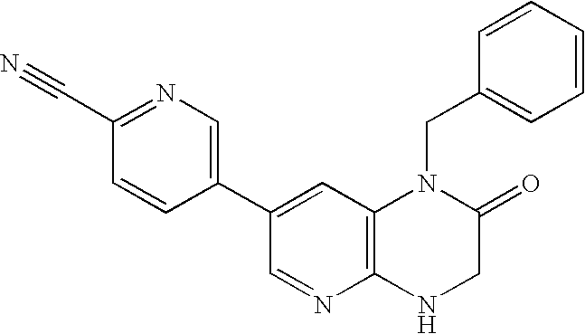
N1=C(C#N)C=CC(C2=CC3=C(N=C2)NCC(=O)N3CC2=CC=CC=C2)=C1
